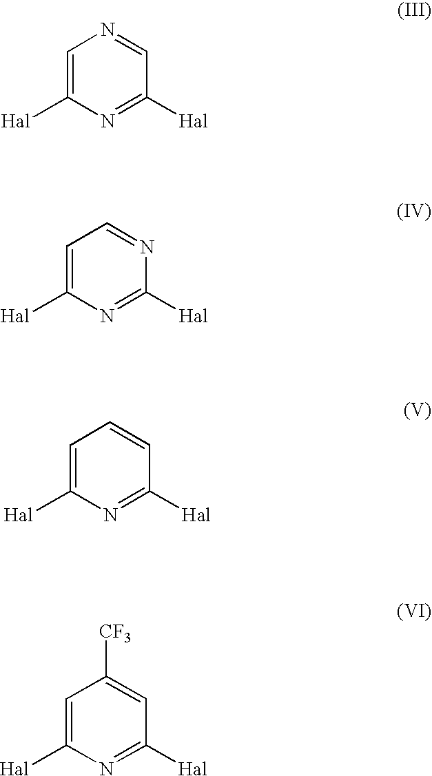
C1=C([Hal])N=C([Hal])C=N1.C1=C([Hal])N=C([Hal])N=C1.C1=C([Hal])N=C([Hal])C=C1.C1=C([Hal])N=C([Hal])C=C1[CF3]
